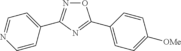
C1(C2=NOC(C3=CC=C([OMe])C=C3)=N2)=CC=NC=C1
